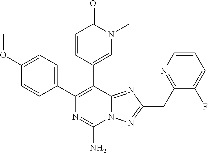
N12C(=NC(CC3=NC=CC=C3F)=N1)C(C1=CN(C)C(=O)C=C1)=C(C1=CC=C(OC)C=C1)N=C2N
